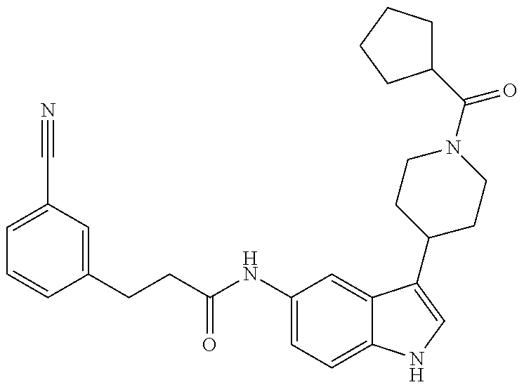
C(C(NC1=CC=C2C(=C1)C(C1CCN(C(=O)C3CCCC3)CC1)=CN2)=O)CC1=CC(C#N)=CC=C1
